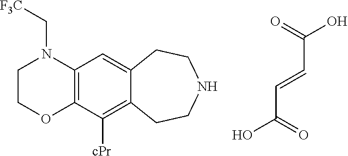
C12=C(C([cPr])=C3C(=C1)CCNCC3)OCCN2C[F3C].C(C(=O)O)=CC(O)=O
